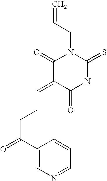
O=C1C(=CCCC(C2=CN=CC=C2)=O)C(=O)N(CC=C)C(=S)N1
